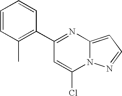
C1(C2=C(C)C=CC=C2)=NC2=CC=NN2C(Cl)=C1
